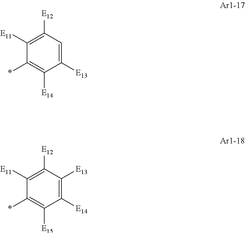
C1([E11])=C([E12])C=C([E13])C([E14])=C1*.C1([E11])=C([E12])C([E13])=C([E14])C([E15])=C1*
